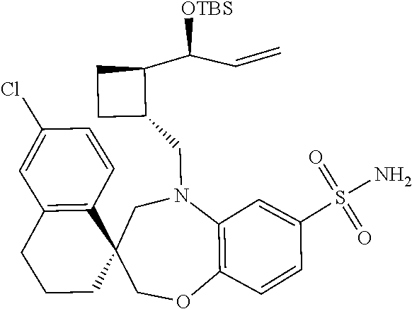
C1CC2(C3=C(C1)C=C(Cl)C=C3)COC1=C(N(CC3C(C(C=C)[OTBS])CC3)C2)C=C(S(=O)(=O)N)C=C1
